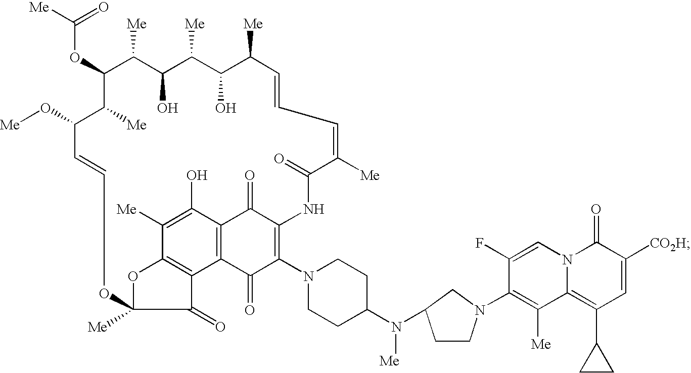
C(OC1C([Me])C(O)C([Me])C(O)C([Me])C=CC=C([Me])C(=O)NC2=C(N3CCC(N(C4CCN(C5=C([Me])C6=C(C7CC7)C=C([CO2H])C(=O)N6C=C5F)C4)[Me])CC3)C(=O)C3=C(C2=O)C(O)=C([Me])C2=C3C(=O)C([Me])(O2)OC=CC(O[Me])C1[Me])([Me])=O
